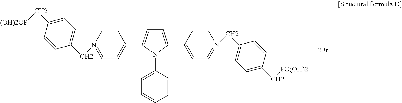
C1=C(C[(OH)2OP])C=CC(C[N+]2=CC=C(C3=CC=C(C4=CC=[N+](CC5=CC=C(C[PO(OH)2])C=C5)C=C4)N3C3=CC=CC=C3)C=C2)=C1
